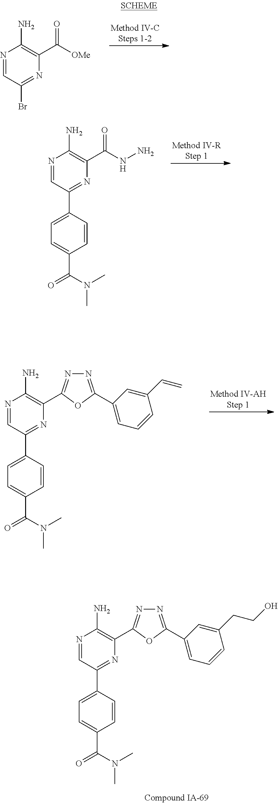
N1=CC(Br)=NC(C([OMe])=O)=C1N.N1=CC(C2=CC=C(C(=O)N(C)C)C=C2)=NC(C(NN)=O)=C1N.N1=CC(C2=CC=C(C(=O)N(C)C)C=C2)=NC(C2=NN=C(C3=CC=CC(C=C)=C3)O2)=C1N.N1=CC(C2=CC=C(C(=O)N(C)C)C=C2)=NC(C2=NN=C(C3=CC=CC(CCO)=C3)O2)=C1N
